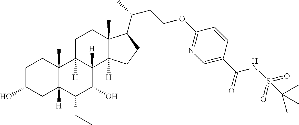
OC1CCC2(C)C([H])(C1)C(CC)C(O)C1([H])C2([H])CCC2(C)C1([H])CCC2C(C)CCOC1=NC=C(C(=O)NS(=O)(=O)C(C)(C)C)C=C1
